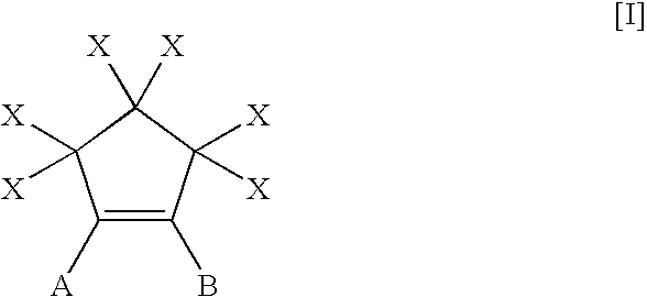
C1([A])=C(B)C([X])([X])C([X])([X])C1([X])[X]
